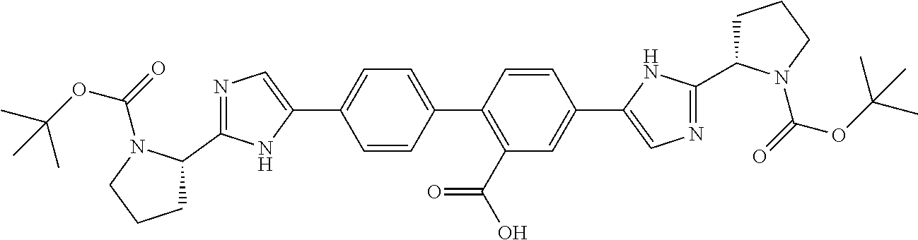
N1=C(C2CCCN2C(=O)OC(C)(C)C)NC(C2=CC=C(C3=C(C(O)=O)C=C(C4=CN=C(C5CCCN5C(=O)OC(C)(C)C)N4)C=C3)C=C2)=C1
